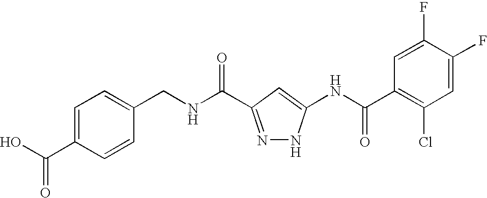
C1=C(C(O)=O)C=CC(CNC(=O)C2=NNC(NC(C3=C(Cl)C=C(F)C(F)=C3)=O)=C2)=C1
